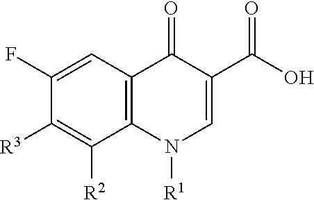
[R3]C1=C([R2])C2=C(C=C1F)C(=O)C(C(O)=O)=CN2[R1]
